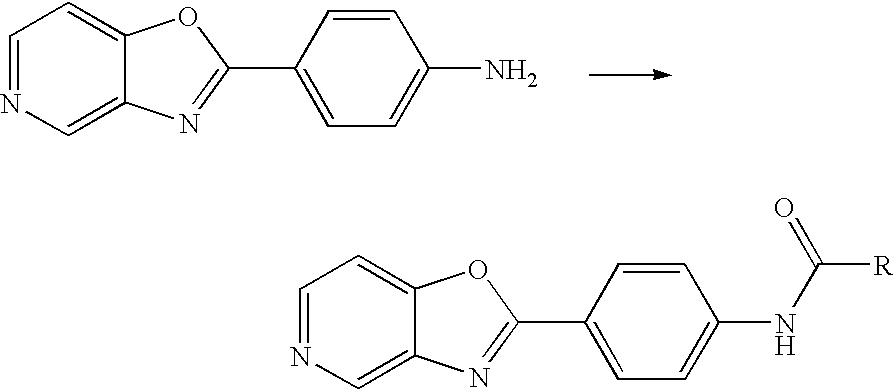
C1=NC=C2C(=C1)OC(C1=CC=C(N)C=C1)=N2.C1=NC=C2C(=C1)OC(C1=CC=C(NC([R])=O)C=C1)=N2
